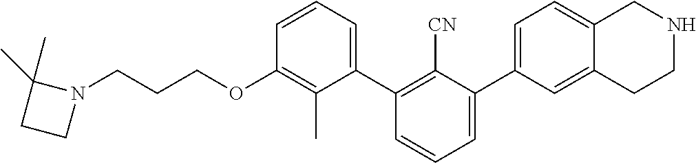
C1(OCCCN2C(C)(C)CC2)=C(C)C(C2=C([CN])C(C3=CC=C4C(=C3)CCNC4)=CC=C2)=CC=C1
